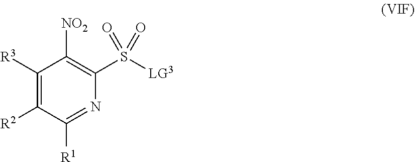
C1([R3])=C([R2])C([R1])=NC(S([LG3])(=O)=O)=C1[NO2]
